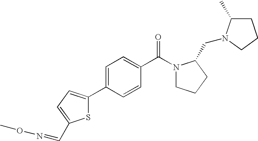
C1=C(C2=CC=C(C=NOC)S2)C=CC(C(=O)N2CCCC2CN2C(C)CCC2)=C1
